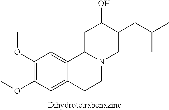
C1(OC)=C(OC)C=C2C(=C1)C1N(CC2)CC(CC(C)C)C(O)C1
